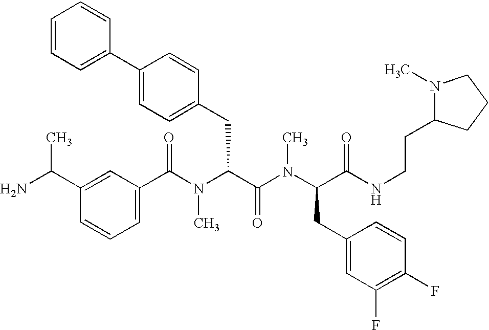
C1(C(N(C(C(N(C(C(NCCC2N(C)CCC2)=O)CC2=CC(F)=C(F)C=C2)C)=O)CC2=CC=C(C3=CC=CC=C3)C=C2)C)=O)=CC=CC(C(N)C)=C1
